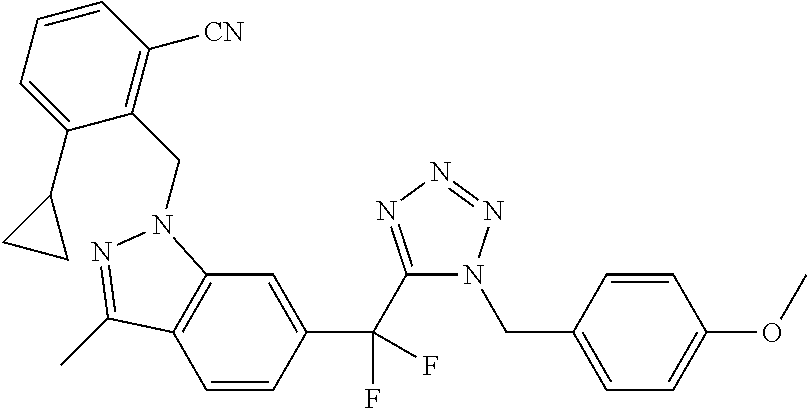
C1=CC(C(C2=NN=NN2CC2=CC=C(OC)C=C2)(F)F)=CC2=C1C(C)=NN2CC1=C([CN])C=CC=C1C1CC1
